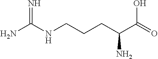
NC(NCCCC(C(=O)O)N)=N
